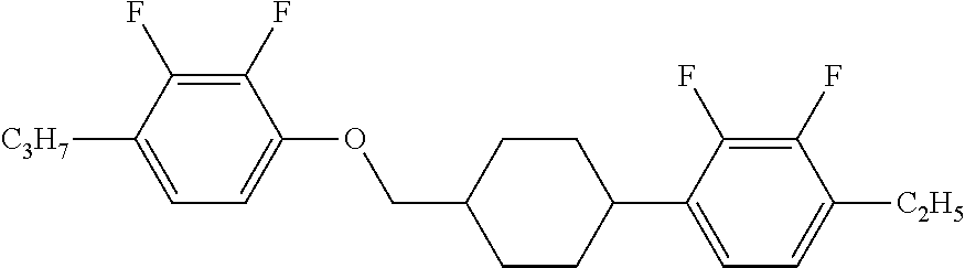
C1(F)=C(F)C([C3H7])=CC=C1OCC1CCC(C2=CC=C([C2H5])C(F)=C2F)CC1
